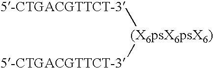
[5-CTGACGTTCT-3][(X6psX6psX6)][5-CTGACGTTCT-3]
